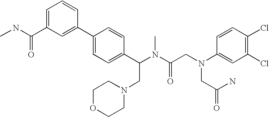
C1=C(C(NC)=O)C=C(C2=CC=C(C(N(C(CN(C3=CC(Cl)=C(Cl)C=C3)CC(=O)N)=O)C)CN3CCOCC3)C=C2)C=C1
